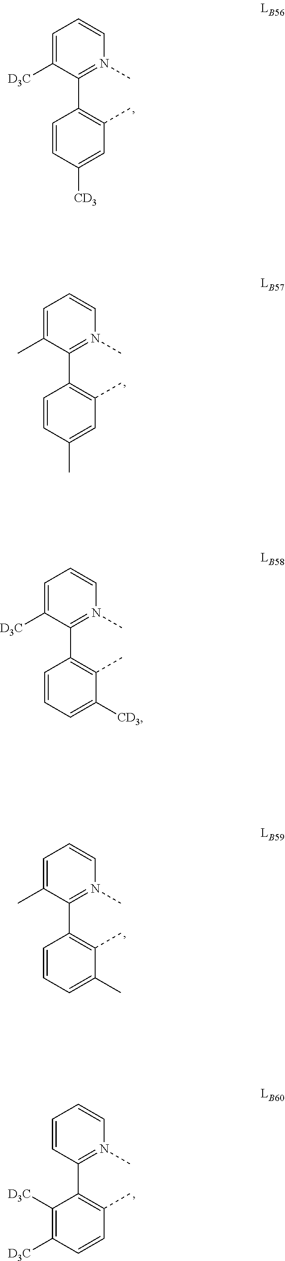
C1=C([D3C])C(C2=C(C)C=C([CD3])C=C2)=N(C)C=C1.C1=C([D3C])C(C2=C(C)C([CD3])=CC=C2)=N(C)C=C1.C1=C(C)C(C2=C(C)C(C)=CC=C2)=N(C)C=C1.C1=C(C)C(C2=C(C)C=C(C)C=C2)=N(C)C=C1.C1=CC(C2=C(C)C=CC([D3C])=C2[D3C])=N(C)C=C1
